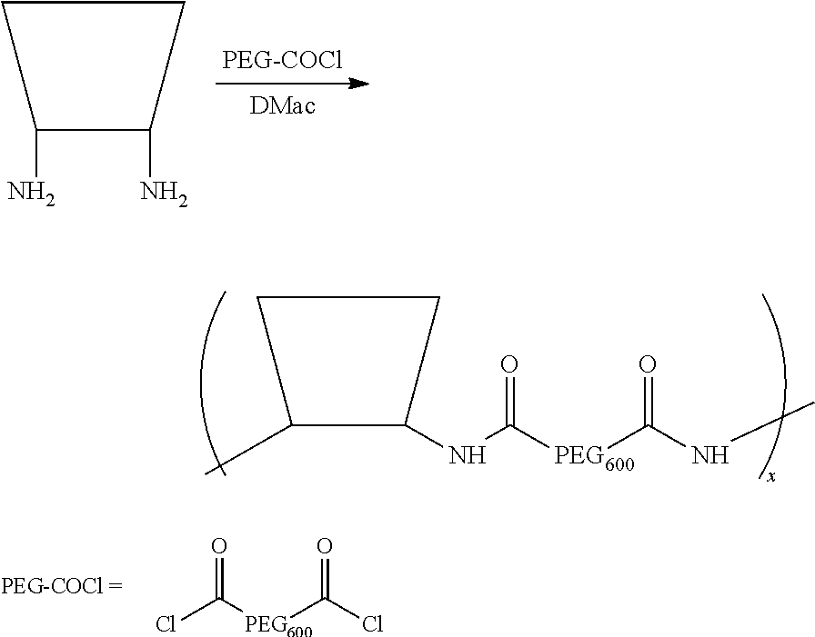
C1C(N)C(N)C1.C1C(C)C(NC(=O)[PEG600]C(=O)NC)C1.ClC([PEG600]C(Cl)=O)=O
